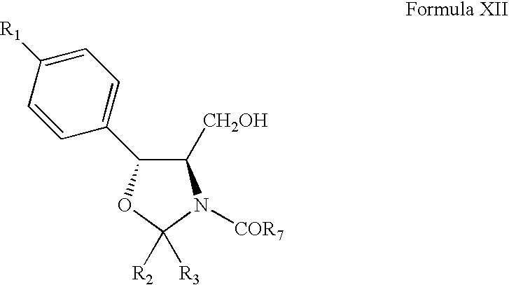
C1([R1])=CC=C(C2C([CH2OH])N([COR7])C([R2])([R3])O2)C=C1
